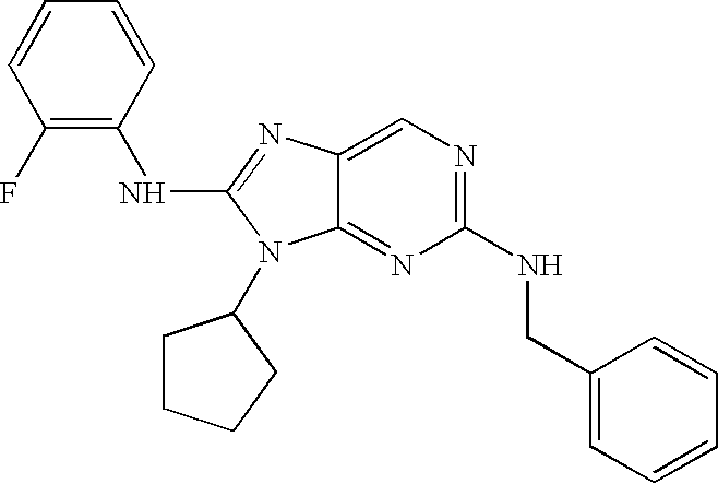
C1(F)=C(NC2=NC3=CN=C(NCC4=CC=CC=C4)N=C3N2C2CCCC2)C=CC=C1
